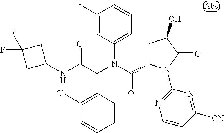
C1(F)=CC(N(C(C2CC(O)C(=O)N2C2=NC=CC([CN])=N2)=O)C(C(NC2CC(F)(F)C2)=O)C2=C(Cl)C=CC=C2)=CC=C1
